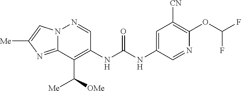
C1(NC(NC2=C(C([OMe])[Me])C3=NC([Me])=CN3N=C2)=O)=CC([CN])=C(OC(F)F)N=C1
